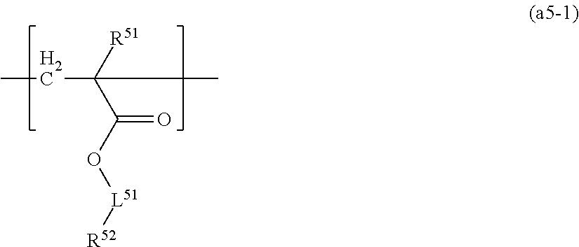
[R51]C(C(O[L51][R52])=O)(CC)C
